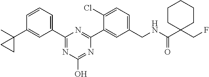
C1(CNC(C2(CF)CCCCC2)=O)=CC=C(Cl)C(C2=NC(C3=CC=CC(C4(C)CC4)=C3)=NC(O)=N2)=C1
